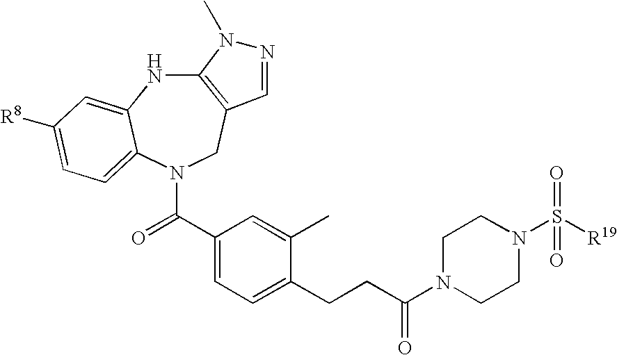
C12=C(CN(C(C3=CC=C(CCC(N4CCN(S([R19])(=O)=O)CC4)=O)C(C)=C3)=O)C3=CC=C([R8])C=C3N1)C=NN2C
